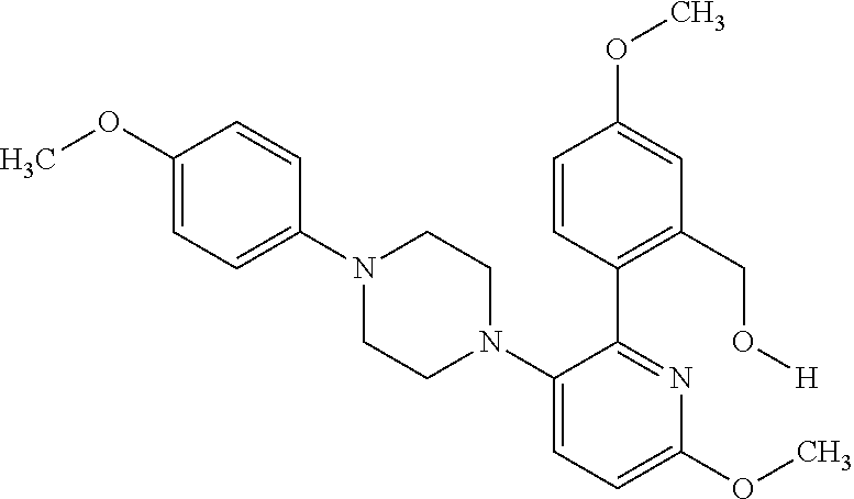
C1(N2CCN(C3=CC=C(OC)C=C3)CC2)=CC=C(OC)N=C1C1=C(CO[H])C=C(OC)C=C1
